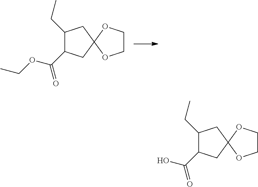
C1(CC)C(C(OCC)=O)CC2(C1)OCCO2.C1(CC)C(C(O)=O)CC2(C1)OCCO2
